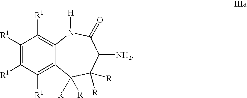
C1([R1])=C([R1])C([R1])=C2C(=C1[R1])N([H])C(=O)C([NH2])C([R])([R])C2([R])[R]
